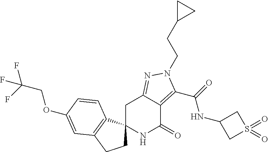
C1C2(C3=C(C1)C=C(OCC(F)(F)F)C=C3)NC(=O)C1=C(C(=O)NC3CS(=O)(=O)C3)N(CCC3CC3)N=C1C2
